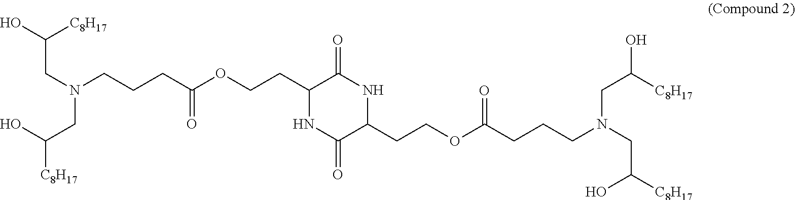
C1(CCOC(CCCN(CC(O)[C8H17])CC([C8H17])O)=O)NC(=O)C(CCOC(CCCN(CC([C8H17])O)CC(O)[C8H17])=O)NC1=O
